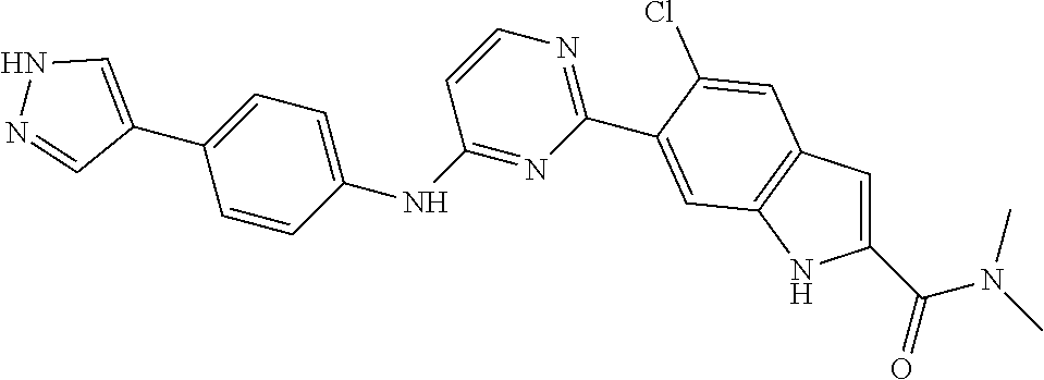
C1(NC2=CC=C(C3=CNN=C3)C=C2)=NC(C2=CC3=C(C=C(C(N(C)C)=O)N3)C=C2Cl)=NC=C1
